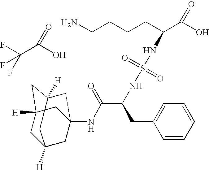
C(C(O)=O)(F)(F)F.NCCCCC(C(O)=O)NS(=O)(=O)NC(CC1=CC=CC=C1)C(NC12CC3([H])CC([H])(CC([H])(C1)C3)C2)=O
